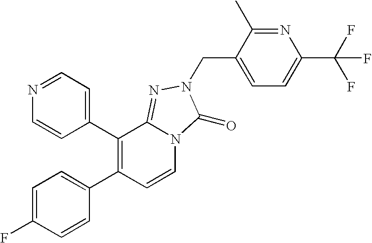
C1=CC(C2=C(C3=CC=C(F)C=C3)C=CN3C2=NN(CC2=CC=C(C(F)(F)F)N=C2C)C3=O)=CC=N1
